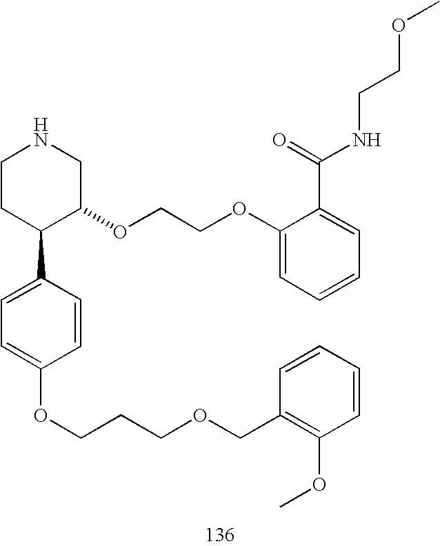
C1CC(C2=CC=C(OCCCOCC3=C(OC)C=CC=C3)C=C2)C(OCCOC2=CC=CC=C2C(NCCOC)=O)CN1
